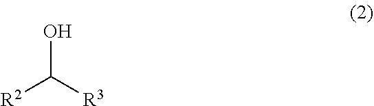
[R2]C([R3])O
